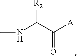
CNC([R2])C(=O)[A]
